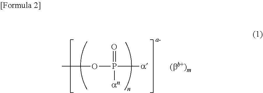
O(P([a])(=O)[an])C
